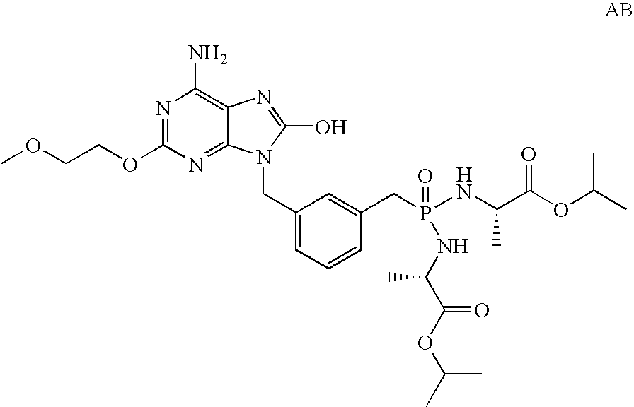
C12=NC(OCCOC)=NC(N)=C1N=C(O)N2CC1=CC=CC(CP(NC(C(OC(C)C)=O)C)(=O)NC(C(OC(C)C)=O)C)=C1
